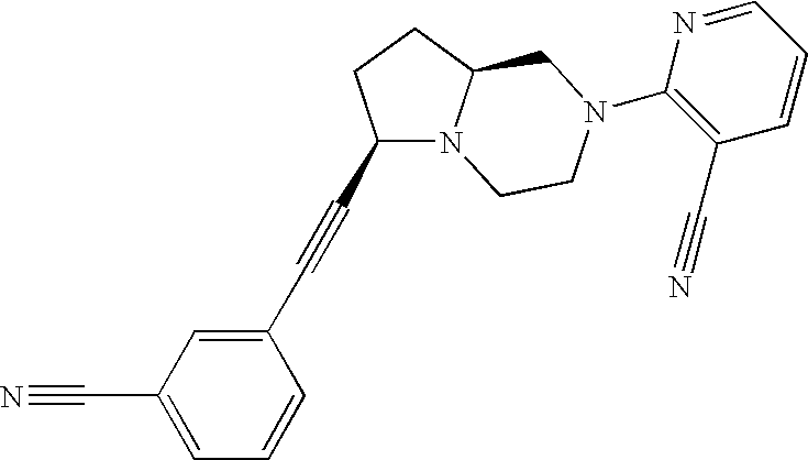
C1(C#CC2N3C(CC2)CN(C2=C(C#N)C=CC=N2)CC3)=CC(C#N)=CC=C1
